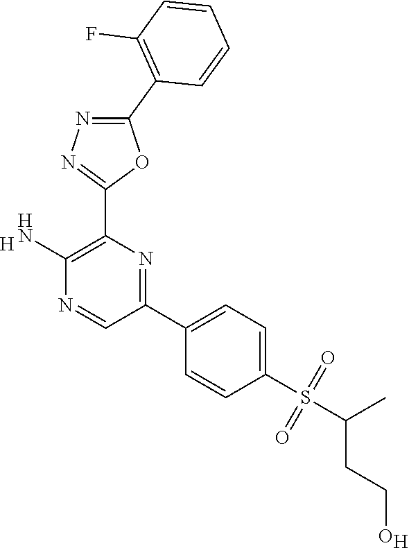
[H].C1(N)=C(C2=NN=C(C3=C(F)C=CC=C3)O2)N=C(C2=CC=C(S(=O)(=O)C(C)CCO)C=C2)C=N1.[H]
